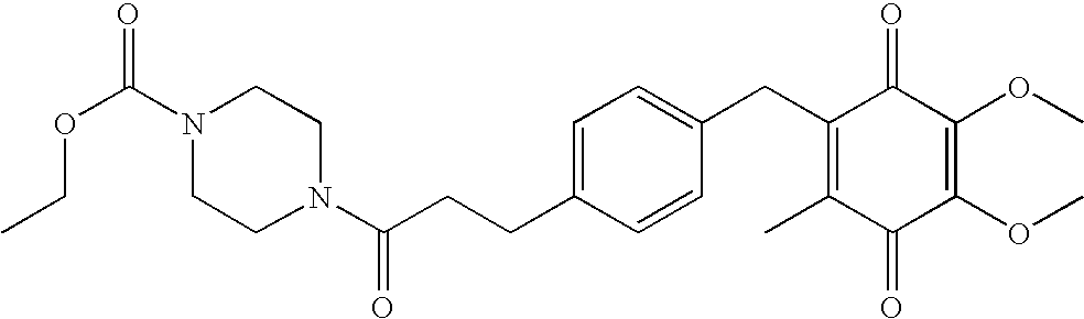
C1(=O)C(C)=C(CC2=CC=C(CCC(=O)N3CCN(C(OCC)=O)CC3)C=C2)C(=O)C(OC)=C1OC
